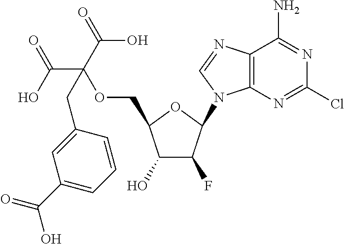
C1(O)C(F)C(N2C3=C(N=C2)C(N)=NC(Cl)=N3)OC1COC(C(O)=O)(C(=O)O)CC1=CC(C(=O)O)=CC=C1
